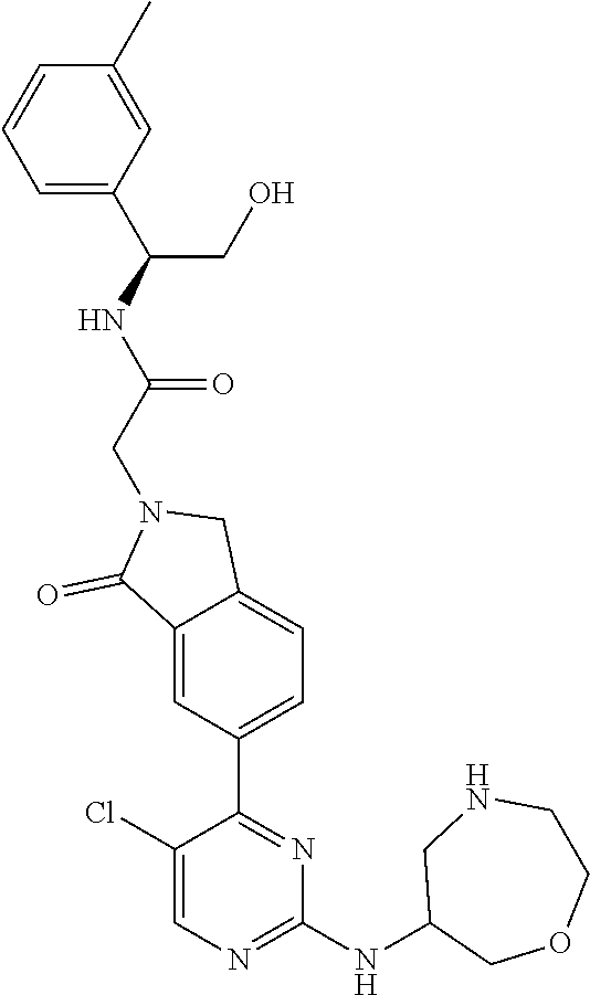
C1(C)=CC(C(NC(CN2C(=O)C3=CC(C4=NC(NC5COCCNC5)=NC=C4Cl)=CC=C3C2)=O)CO)=CC=C1
